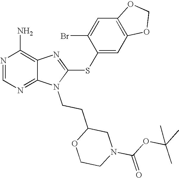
N1=CN=C2C(=C1N)N=C(SC1=CC3=C(C=C1Br)OCO3)N2CCC1OCCN(C(OC(C)(C)C)=O)C1
